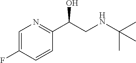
C1=C(F)C=CC(C(CNC(C)(C)C)O)=N1
